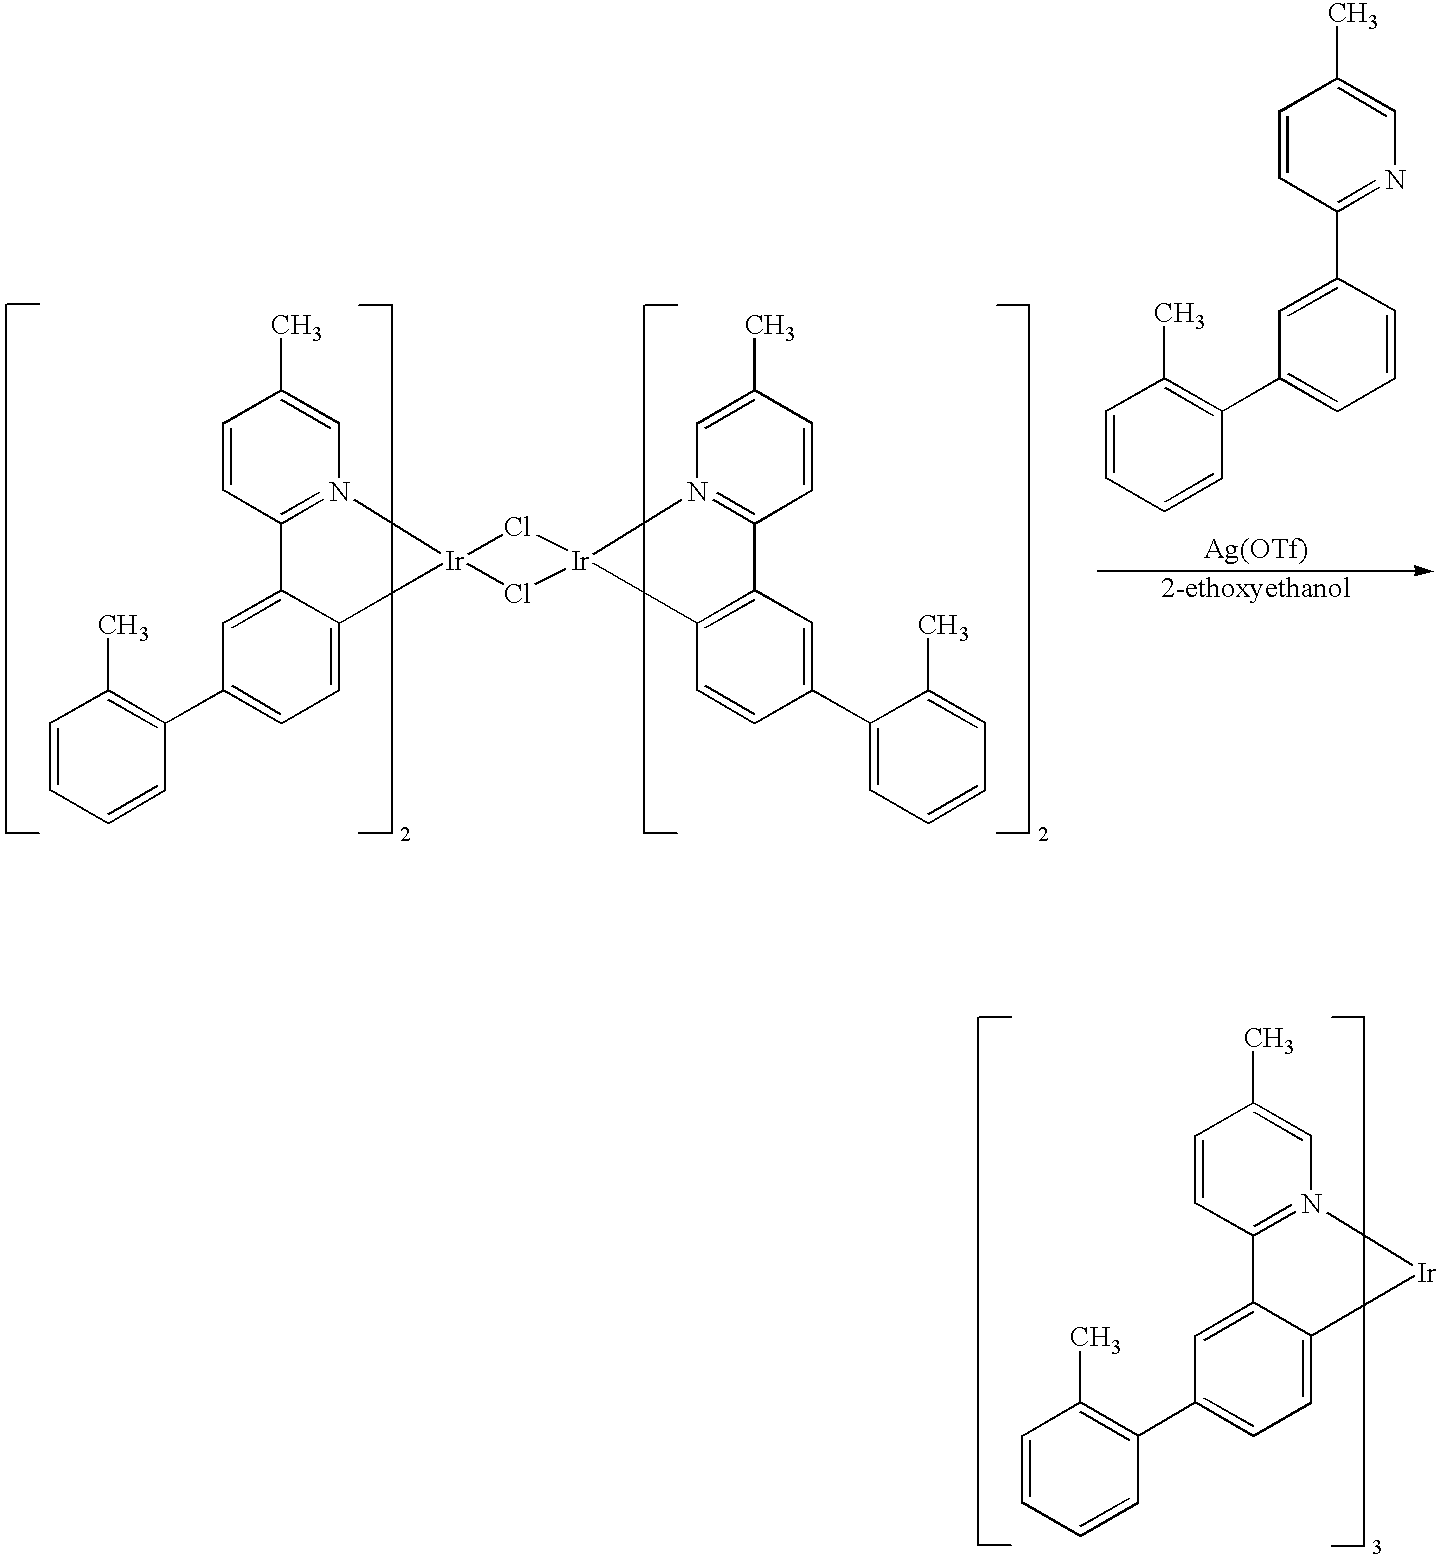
C1(C2=C(C)C=CC=C2)=CC=C2C(=C1)C1=N(C=C(C)C=C1)[Ir]21Cl[Ir]2(C3=C(C=C(C4=CC=CC=C4C)C=C3)C3=N2C=C(C)C=C3)Cl1.C1(C2=C(C)C=CC=C2)=CC=CC(C2=NC=C(C)C=C2)=C1.[Ag(OTf)].C1(C2=C(C)C=CC=C2)=CC=C2C(=C1)C1=N(C=C(C)C=C1)[Ir]2
